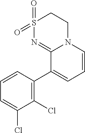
C1(Cl)=C(C2=CC=CN3C2=NS(=O)(=O)CC3)C=CC=C1Cl
